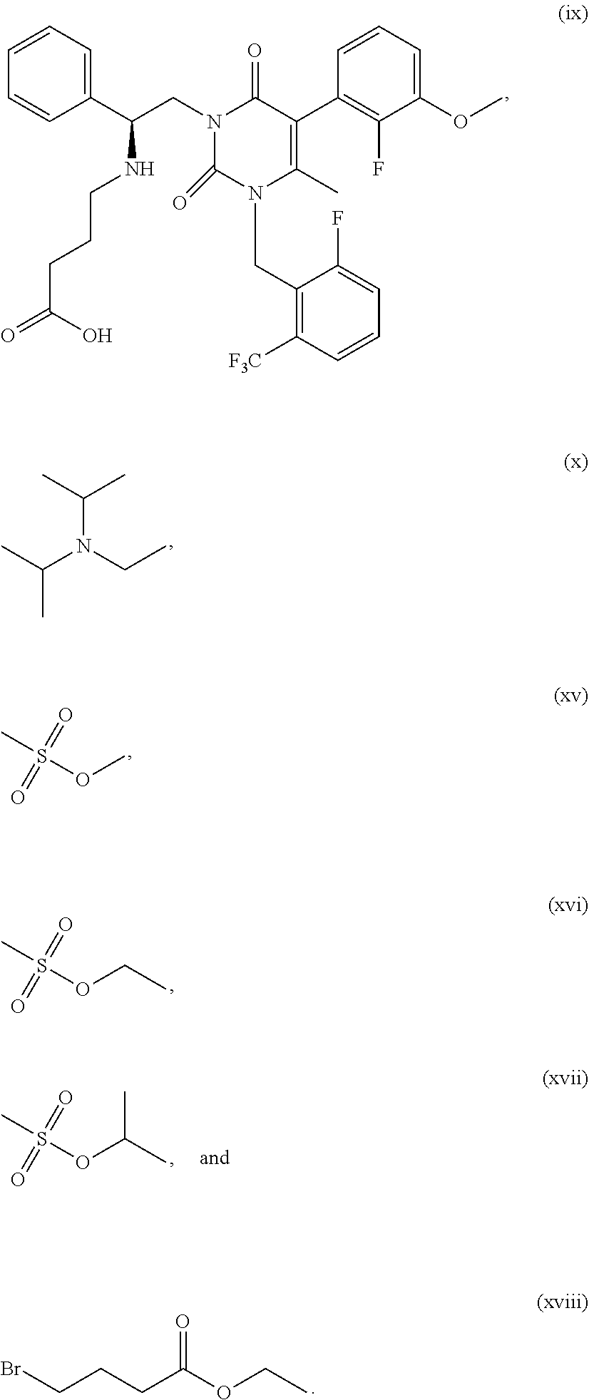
N1(CC(C2=CC=CC=C2)NCCCC(O)=O)C(=O)N(CC2=C([F3C])C=CC=C2F)C(C)=C(C2=C(F)C(OC)=CC=C2)C1=O.CC(N(C(C)C)CC)C.S(OC)(C)(=O)=O.S(OCC)(C)(=O)=O.S(OC(C)C)(C)(=O)=O.BrCCCC(OCC)=O
